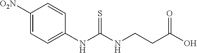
C1([O2N])=CC=C(NC(NCCC(O)=O)=S)C=C1
